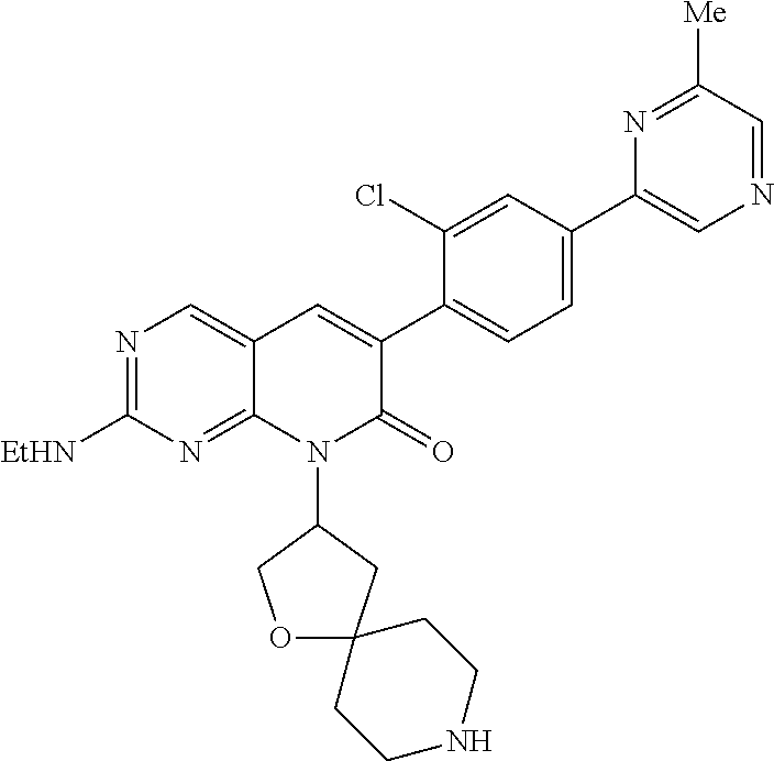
N1=C([EtHN])N=C2C(=C1)C=C(C1=CC=C(C3=CN=CC([Me])=N3)C=C1Cl)C(=O)N2C1CC2(OC1)CCNCC2
